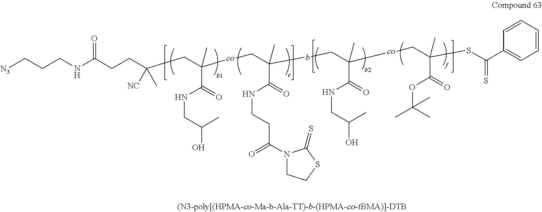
[N3]CCCNC(CCC([NC])(C)CC(C)(C(NCC(O)C)=O)[co]CC(C)(C(NCCC(N1CCSC1=S)=O)=O)bCC(C)(C(NCC(O)C)=O)[co]CC(C)(C(OC(C)(C)C)=O)SC(C1=CC=CC=C1)=S)=O
